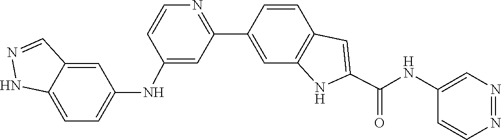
C1=CC2=C(C=C1C1=NC=CC(NC3=CC=C4NN=CC4=C3)=C1)NC(C(NC1=CN=NC=C1)=O)=C2
